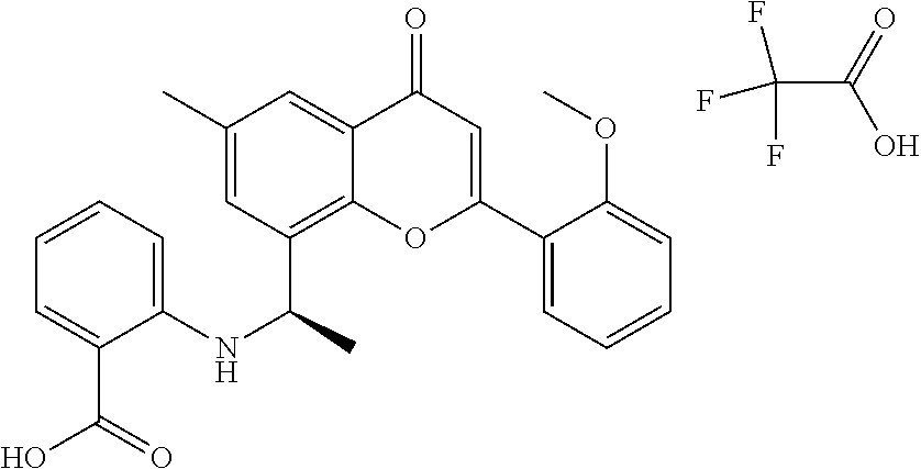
C12=C(C(NC3=CC=CC=C3C(O)=O)C)C=C(C)C=C1C(=O)C=C(C1=CC=CC=C1OC)O2.FC(F)(C(=O)O)F
